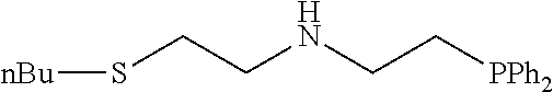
S(CCNCC[PPh2])[nBu]
